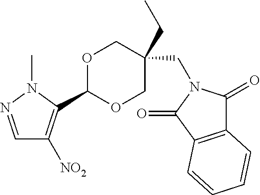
C1=NN(C)C(C2OCC(CC)(CN3C(=O)C4=C(C3=O)C=CC=C4)CO2)=C1[NO2]
